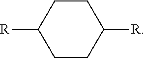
C1CC([R])CCC1[R]
